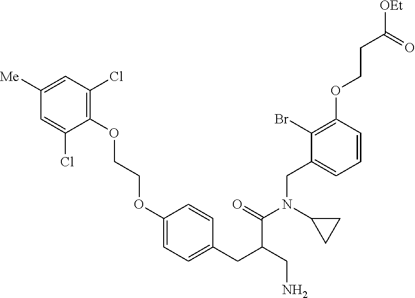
C1(OCCOC2=CC=C(CC(CN)C(=O)N(C3CC3)CC3=CC=CC(OCCC([OEt])=O)=C3Br)C=C2)=C(Cl)C=C([Me])C=C1Cl
